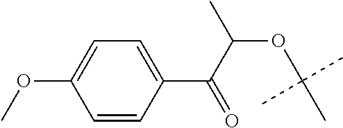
C1=CC(C(C(C)OC(C)(C)C)=O)=CC=C1OC
